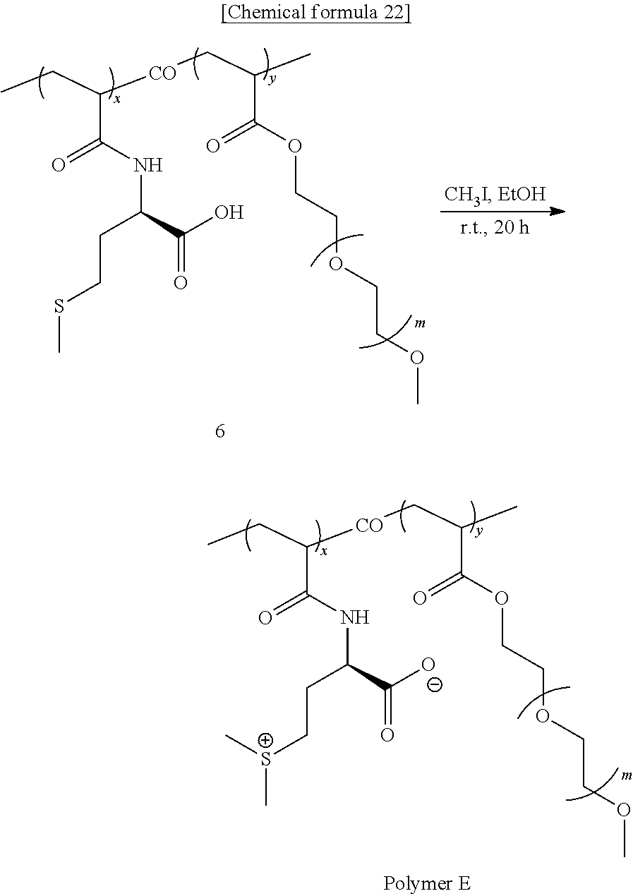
CCC(C(NC(CC[S+](C)C)C([O-])=O)=O)[CO]CC(C)C(OCCOCCOC)=O.CCC(C(NC(CCSC)C(O)=O)=O)[CO]CC(C)C(OCCOCCOC)=O
